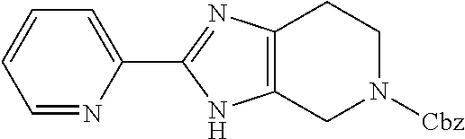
C1=NC(C2=NC3=C(N2)CN([Cbz])CC3)=CC=C1
